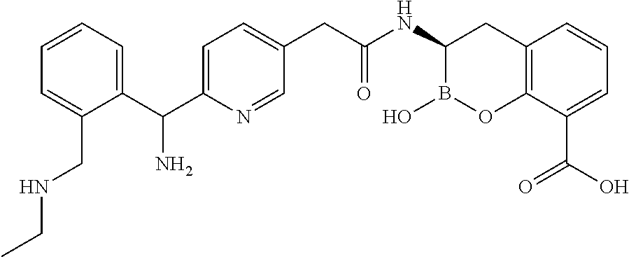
C12=C(C(C(O)=O)=CC=C1)OB(O)C(NC(=O)CC1=CC=C(C(C3=CC=CC=C3CNCC)N)N=C1)C2
